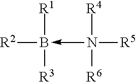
[R2]B([R1])([R3])-N([R5])([R4])[R6]
